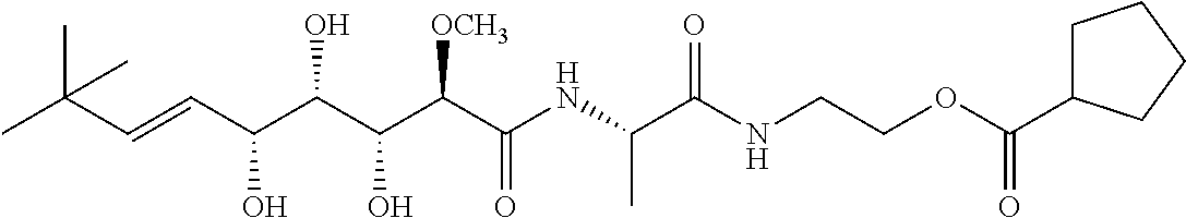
CC(C=CC(C(C(C(C(NC(C(NCCOC(=O)C1CCCC1)=O)C)=O)[OCH3])O)O)O)(C)C
